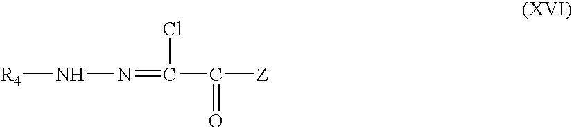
[R4]NN=C(C(=O)[Z])Cl
